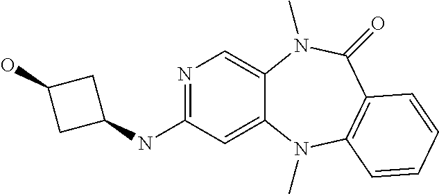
N1=C(NC2CC(O)C2)C=C2C(=C1)N(C)C(=O)C1=C(N2C)C=CC=C1
